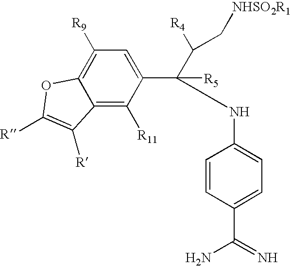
C1([R9])=C2C(=C([R11])C(C(NC3=CC=C(C(N)=N)C=C3)(C([R4])C[NHSO2R1])[R5])=C1)C([R])=C([R])O2
